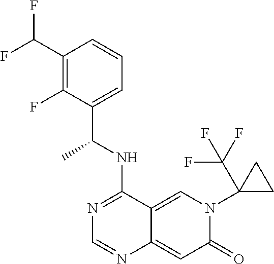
C1(C(F)F)=C(F)C(C(NC2=NC=NC3=CC(=O)N(C4(C(F)(F)F)CC4)C=C23)C)=CC=C1
